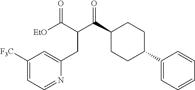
C1(C(C(CC2=CC([F3C])=CC=N2)C(=O)[EtO])=O)CCC(C2=CC=CC=C2)CC1
